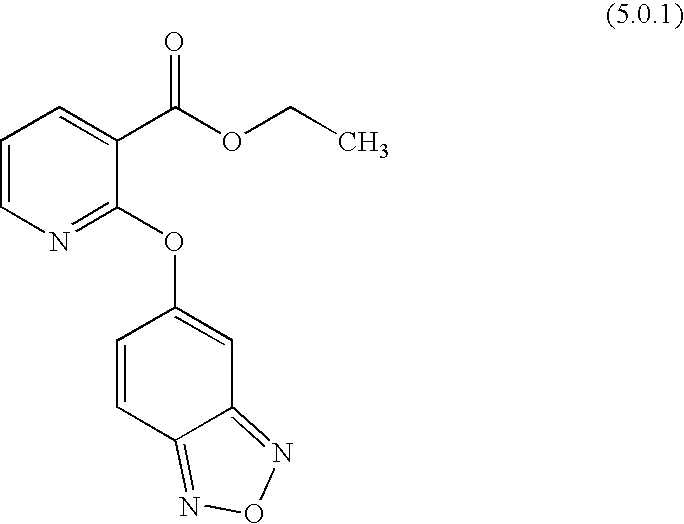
C1=CN=C(OC2=CC3=NON=C3C=C2)C(C(OCC)=O)=C1
